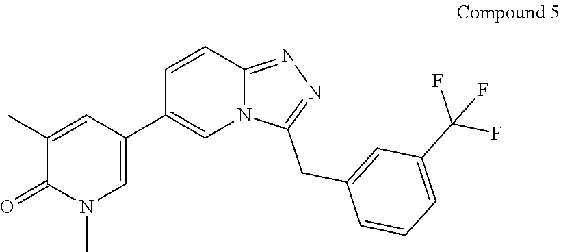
C1(C2=CN(C)C(=O)C(C)=C2)=CN2C(=NN=C2CC2=CC(C(F)(F)F)=CC=C2)C=C1
